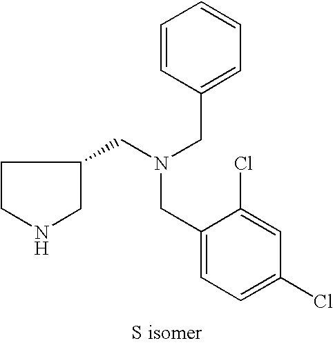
C1(CN(CC2CCNC2)CC2=CC=CC=C2)=CC=C(Cl)C=C1Cl
